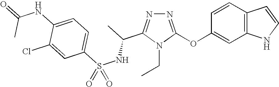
N1=C(OC2=CC3=C(C=C2)C=CN3)N(CC)C(C(C)NS(C2=CC=C(NC(=O)C)C(Cl)=C2)(=O)=O)=N1
